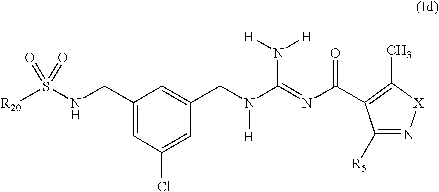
N(CC1=CC(Cl)=CC(CN(C(=NC(=O)C2=C(C)[X]N=C2[R5])N([H])[H])[H])=C1)S([R20])(=O)=O
